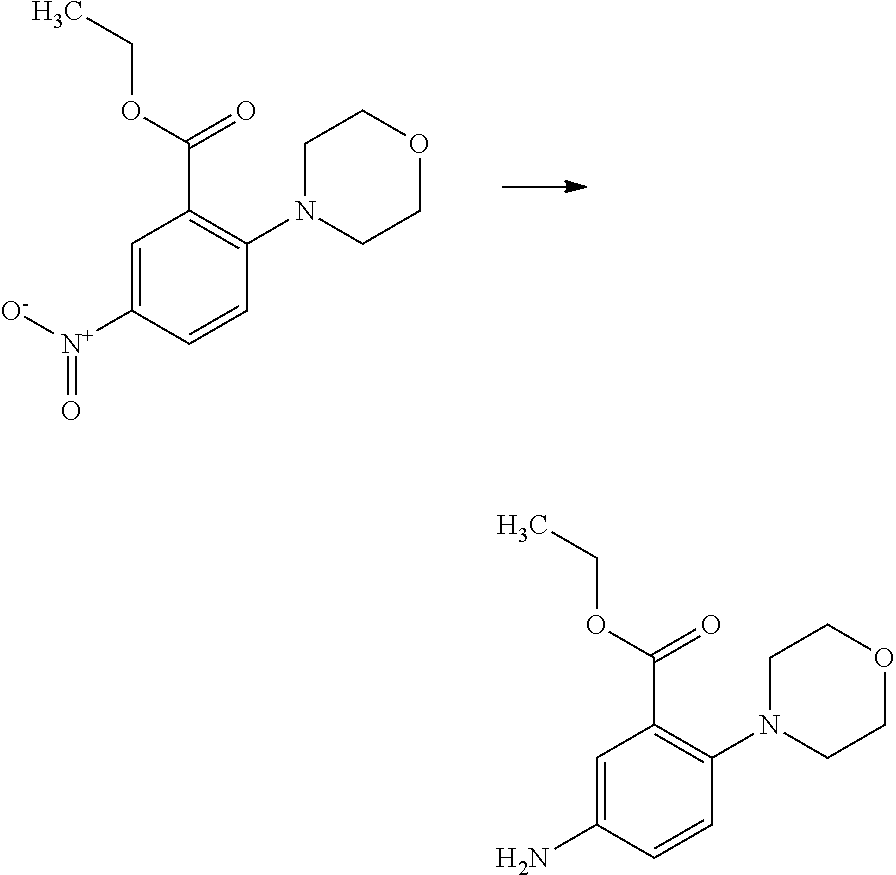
C1=C([N+]([O-])=O)C=CC(N2CCOCC2)=C1C(OCC)=O.C1=C(N)C=CC(N2CCOCC2)=C1C(OCC)=O
